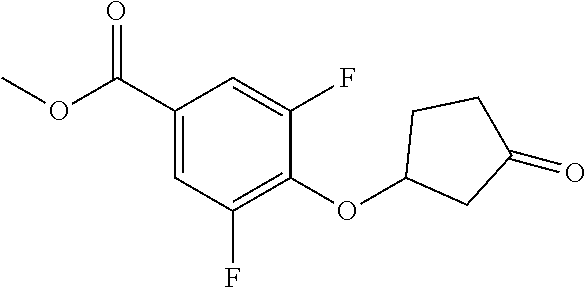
C1(C(OC)=O)=CC(F)=C(OC2CC(=O)CC2)C(F)=C1
